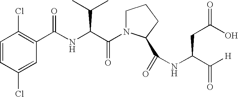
C1=C(Cl)C=CC(Cl)=C1C(NC(C(N1CCCC1C(=O)NC(CC(O)=O)C([H])=O)=O)C(C)C)=O
